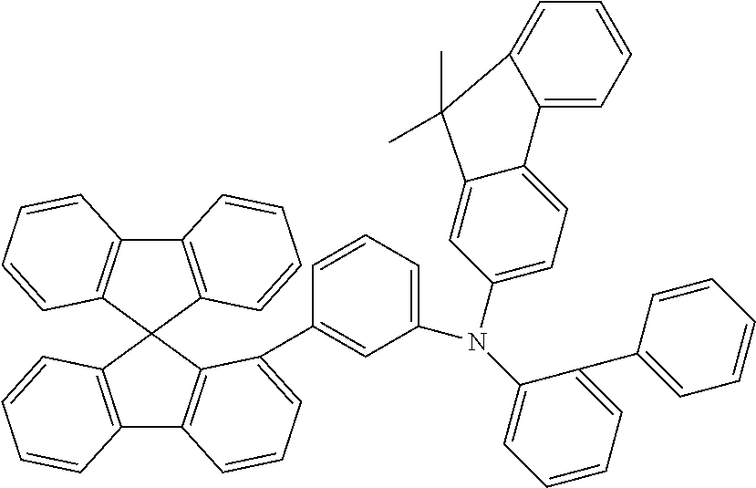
C12=C(C3(C4=C1C=CC=C4)C1=C(C4=C3C(C3=CC(N(C5=CC=C6C(=C5)C(C)(C)C5=CC=CC=C65)C5=CC=CC=C5C5=CC=CC=C5)=CC=C3)=CC=C4)C=CC=C1)C=CC=C2
